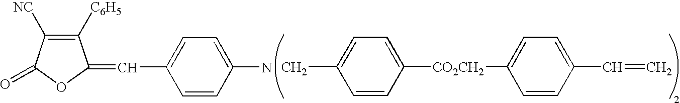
C1([C6H5])=C([NC])C(=O)OC1=CC1=CC=C(N)C=C1.CC1=CC=C([CO2CH2]C2=CC=C(C=C)C=C2)C=C1
